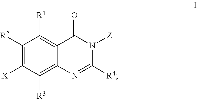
C1([R2])=C([X])C([R3])=C2C(=C1[R1])C(=O)N([Z])C([R4])=N2
